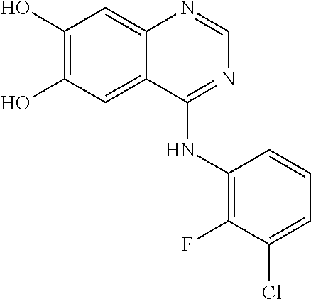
C1(O)=C(O)C=C2C(=C1)N=CN=C2NC1=C(F)C(Cl)=CC=C1
